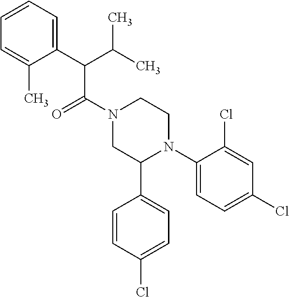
C(C(N1CC(C2=CC=C(Cl)C=C2)N(C2=CC=C(Cl)C=C2Cl)CC1)=O)(C1=CC=CC=C1C)C(C)C
